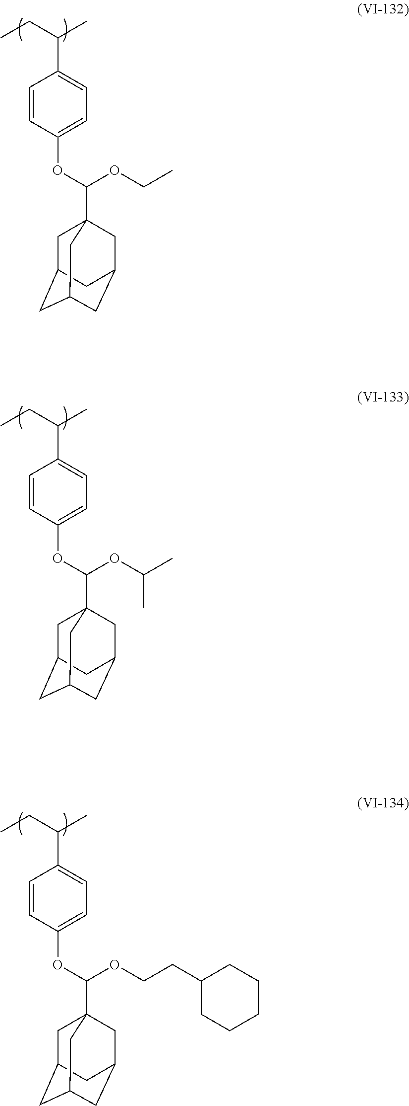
CCC(C)C1=CC=C(OC(OCC)C23CC4CC(CC(C2)C4)C3)C=C1.CCC(C)C1=CC=C(OC(OC(C)C)C23CC4CC(CC(C2)C4)C3)C=C1.CCC(C)C1=CC=C(OC(OCCC2CCCCC2)C23CC4CC(CC(C2)C4)C3)C=C1
